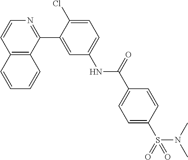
C12=C(C(C3=CC(NC(C4=CC=C(S(=O)(=O)N(C)C)C=C4)=O)=CC=C3Cl)=NC=C1)C=CC=C2
